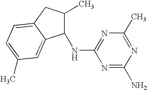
N1=C(N)N=C(C)N=C1NC1C(C)CC2=CC=C(C)C=C12
